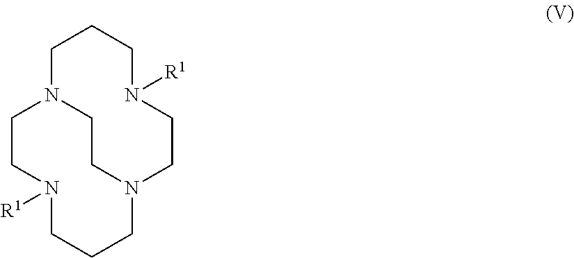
C1N2CCN(CCN([R1])CC1)CCCN([R1])CC2
